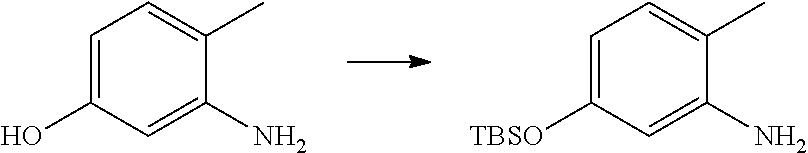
C1=C(O)C=C(N)C(C)=C1.C1=C([TBSO])C=C(N)C(C)=C1
